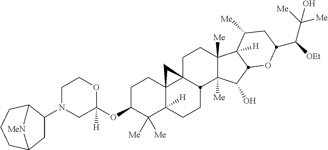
C1N(C2CC3CCCC2[MeN]3)CC(OC2C([Me])([Me])C3([H])C4(CC2)C2(CCC5([Me])C([Me])(C(O)C6C5([H])C([Me])CC(C([OEt])C([Me])([Me])O)O6)C2CC3)C4)([H])OC1
